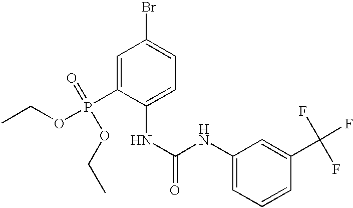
C1(NC(NC2=CC=C(Br)C=C2P(=O)(OCC)OCC)=O)=CC=CC(C(F)(F)F)=C1
